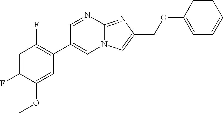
C1=NC2=NC(COC3=CC=CC=C3)=CN2C=C1C1=C(F)C=C(F)C(OC)=C1
